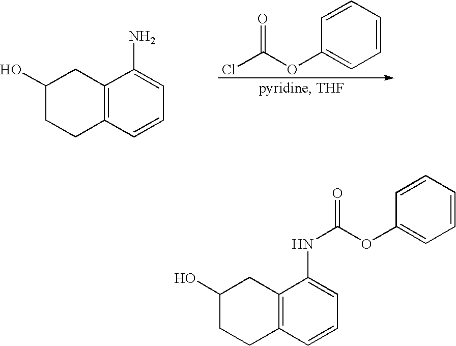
ClC(OC1=CC=CC=C1)=O.C1(O)CCC2=C(C1)C(N)=CC=C2.C1(O)CCC2=C(C1)C(NC(OC1=CC=CC=C1)=O)=CC=C2
